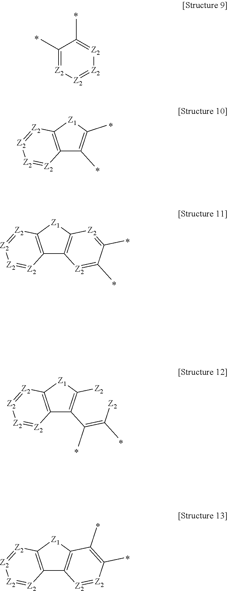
C12=C([Z1]C3=C1[Z2]=C(C)C(C)=[Z2]3)[Z2]=[Z2][Z2]=[Z2]2.C1(C)=[Z2][Z2]=[Z2][Z2]=C1C.C12=C([Z1]C([Z2])=C1C(=C([Z2])C)C)[Z2]=[Z2][Z2]=[Z2]2.C12=C([Z1]C(C)=C1C)[Z2]=[Z2][Z2]=[Z2]2.C12=C([Z1]C3=C1[Z2]=[Z2]C(C)=C3C)[Z2]=[Z2][Z2]=[Z2]2
